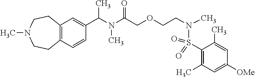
C12=C(C=CC(C(N(C(COCCN(C)S(C3=C(C)C=C([OMe])C=C3C)(=O)=O)=O)C)C)=C1)CCN(C)CC2
